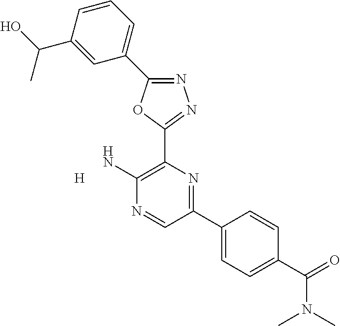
C1(N)=C(C2=NN=C(C3=CC=CC(C(O)C)=C3)O2)N=C(C2=CC=C(C(=O)N(C)C)C=C2)C=N1.[H]
